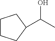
C1CCC(C(C)O)C1
